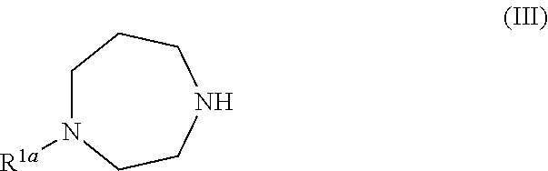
C1N([R1a])CCNCC1
